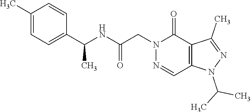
C1(C(NC(CN2N=CC3=C(C2=O)C(C)=NN3C(C)C)=O)C)=CC=C(C)C=C1
